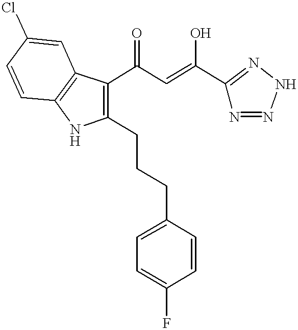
C1(CCCC2=CC=C(F)C=C2)=C(C(C=C(O)C2=NNN=N2)=O)C2=C(N1)C=CC(Cl)=C2
